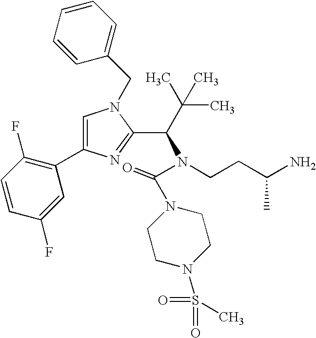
C1=C(C2=C(F)C=CC(F)=C2)N=C(C(C(C)(C)C)N(C(N2CCN(S(=O)(=O)C)CC2)=O)CCC(N)C)N1CC1=CC=CC=C1
